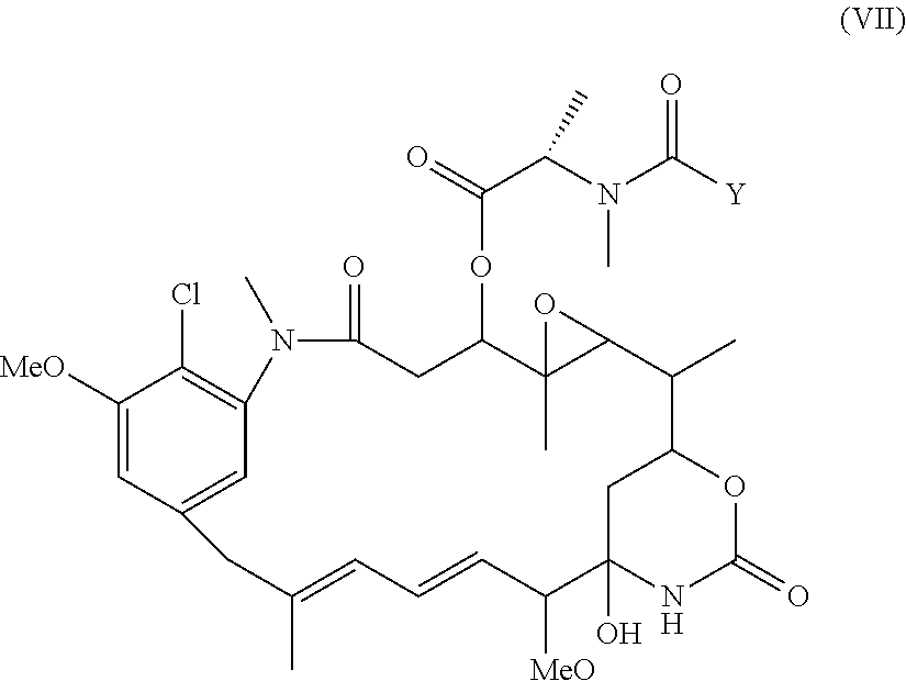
C1([MeO])=CC2=CC(=C1Cl)N(C)C(=O)CC(OC(=O)C(N(C)C(=O)[Y])C)C1(C)C(O1)C(C)C1CC(O)(NC(=O)O1)C([MeO])C=CC=C(C)C2
